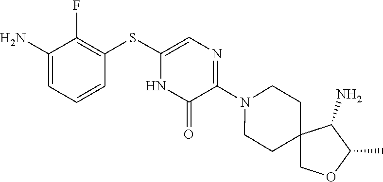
N1(C2=NC=C(SC3=C(F)C(N)=CC=C3)NC2=O)CCC2(CC1)COC(C)C2N
